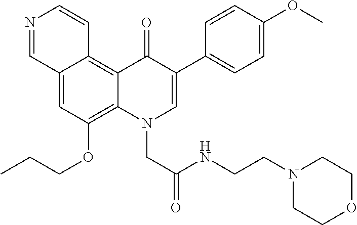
N1=CC2=CC(OCCC)=C3C(=C2C=C1)C(=O)C(C1=CC=C(OC)C=C1)=CN3CC(NCCN1CCOCC1)=O
